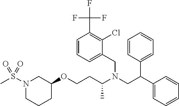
CS(N1CCCC(OCCC(N(CC(C2=CC=CC=C2)C2=CC=CC=C2)CC2=CC=CC(C(F)(F)F)=C2Cl)C)C1)(=O)=O
